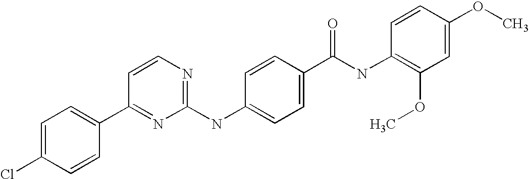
C1=C(Cl)C=CC(C2=NC(NC3=CC=C(C(NC4=C(OC)C=C(OC)C=C4)=O)C=C3)=NC=C2)=C1
